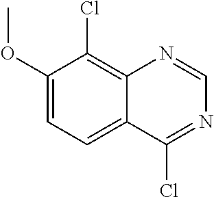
C1(OC)=CC=C2C(=C1Cl)N=CN=C2Cl
